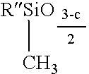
[RSiO]C
